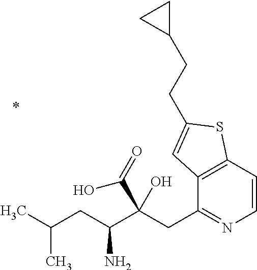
C1=CC2=C(C(CC(C(CC(C)C)N)(C(=O)O)O)=N1)C=C(CCC1CC1)S2
